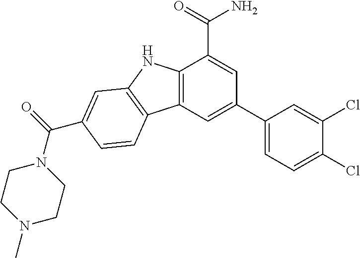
C12=C(C=C(C3=CC=C(Cl)C(Cl)=C3)C=C1C(=O)N)C1=C(N2)C=C(C(=O)N2CCN(C)CC2)C=C1
